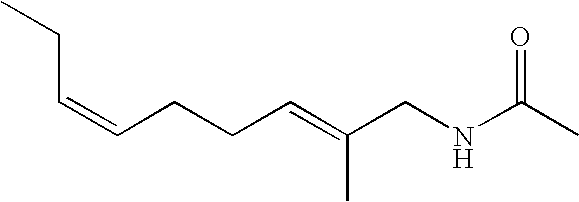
C(=CCCC=C(CNC(C)=O)C)CC
